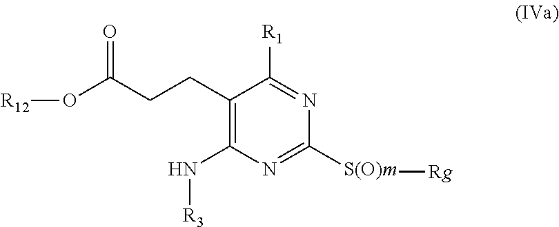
C1(CCC(O[R12])=O)=C(N[R3])N=C([S(O)m][Rg])N=C1[R1]
